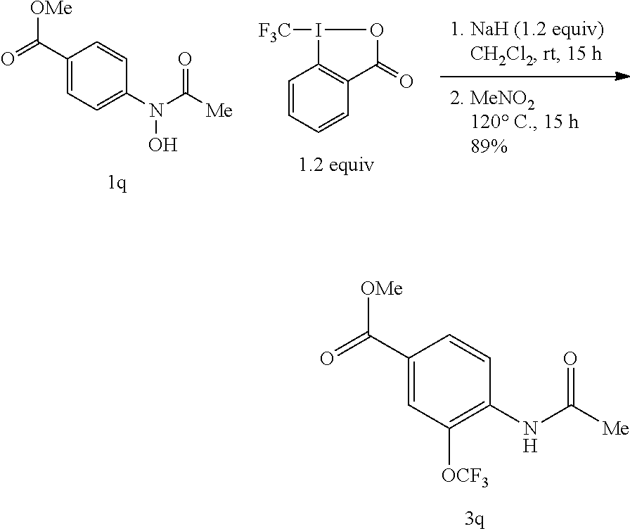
N(C([Me])=O)(O)C1=CC=C(C(=O)[OMe])C=C1.C1=CC=CC2=C1I([F3C])OC2=O.C1([OCF3])=C(NC([Me])=O)C=CC(C(=O)[OMe])=C1
